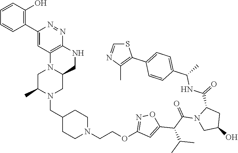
C1(CN2CC3CNC4=C(C=C(C5=C(O)C=CC=C5)N=N4)N3CC2C)CCN(CCOC2=NOC(C(C(N3CC(O)CC3C(NC(C3=CC=C(C4=C(C)N=CS4)C=C3)C)=O)=O)C(C)C)=C2)CC1
